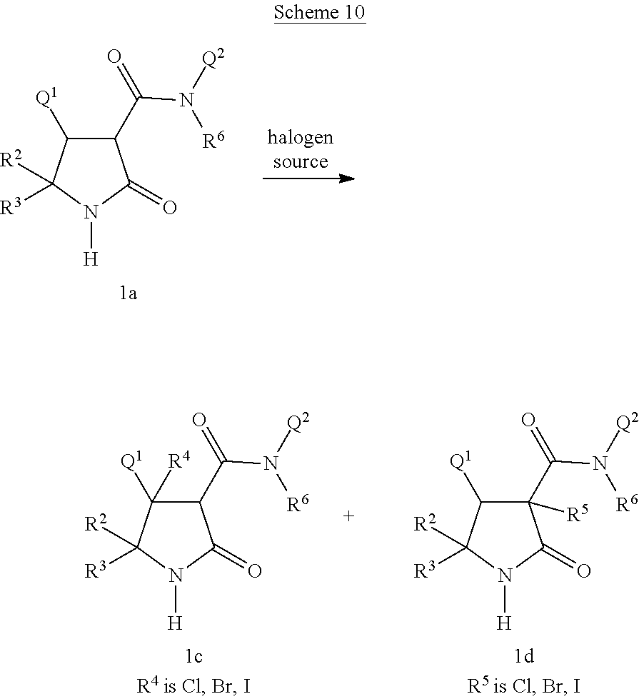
C1([Q1])C(C(N([R6])[Q2])=O)C(=O)N([H])C1([R3])[R2].C1([Q1])([R4])C(C(N([R6])[Q2])=O)C(=O)N([H])C1([R3])[R2].C1([Q1])C(C(N([R6])[Q2])=O)([R5])C(=O)N([H])C1([R3])[R2]
